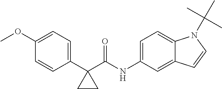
C1(C2(C(NC3=CC=C4C(=C3)C=CN4C(C)(C)C)=O)CC2)=CC=C(OC)C=C1
